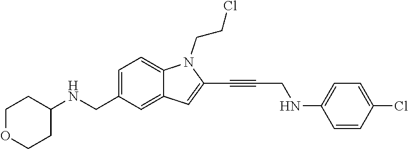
C1=C(CNC2CCOCC2)C=C2C(=C1)N(CCCl)C(C#CCNC1=CC=C(Cl)C=C1)=C2
